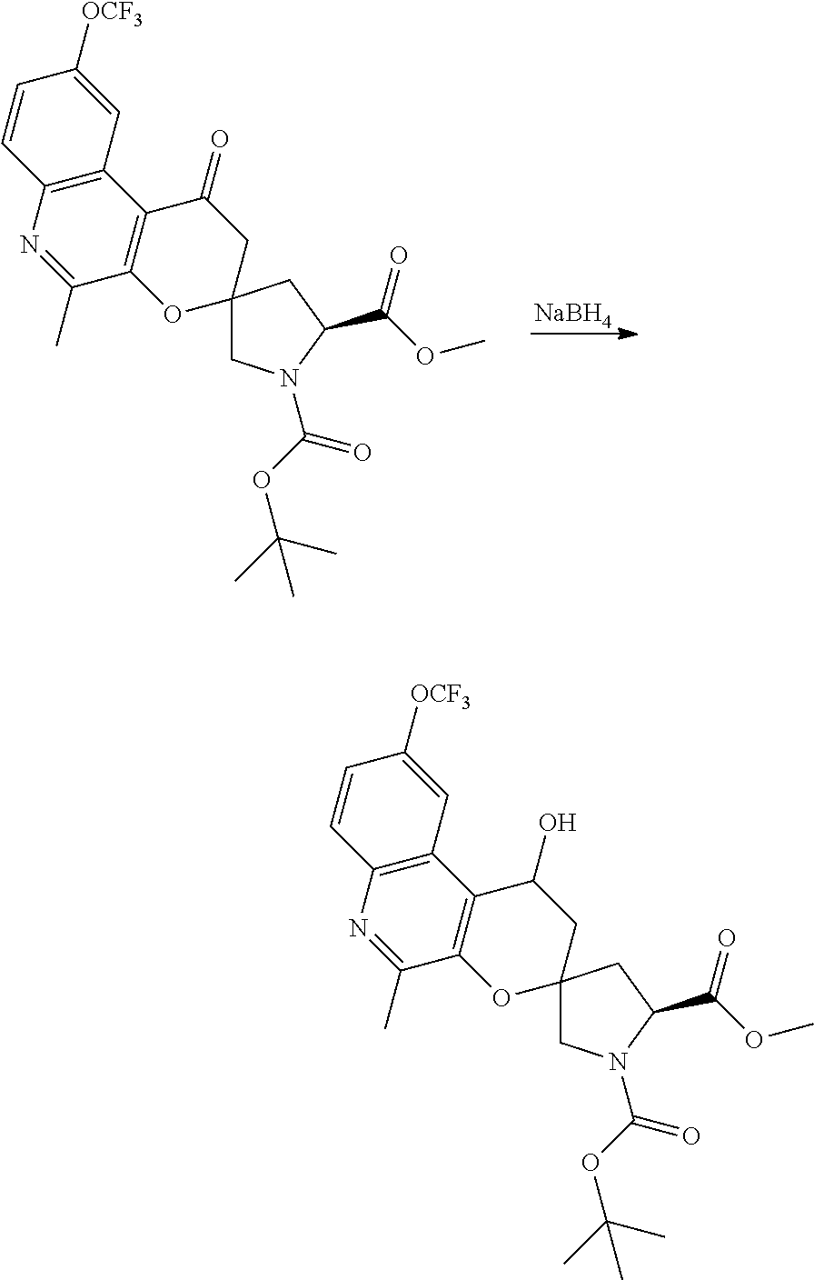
[NaBH4].C12=C(N=C(C)C3=C1C(=O)CC1(O3)CN(C(OC(C)(C)C)=O)C(C(OC)=O)C1)C=CC([OCF3])=C2.C12=C(N=C(C)C3=C1C(O)CC1(O3)CN(C(OC(C)(C)C)=O)C(C(OC)=O)C1)C=CC([OCF3])=C2
